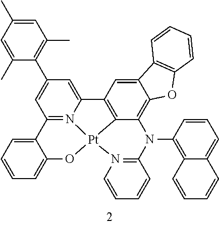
C1(C)=CC(C)=C(C2=CC3=N4C(=C2)C2=C5C(=C6C(=C2)C2=C(O6)C=CC=C2)N(C2=C6C=CC=CC6=CC=C2)C2=N([Pt]45OC4=CC=CC=C34)C=CC=C2)C(C)=C1
